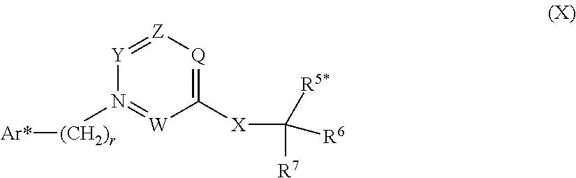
C1([X]C([R5*])([R7])[R6])=[Q][Z]=[Y]N([(CH2)r][Ar*])=[W]1
